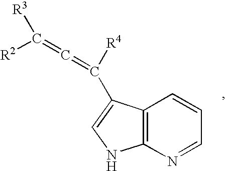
C12=C(N=CC=C1)NC=C2C([R4])=C=C([R3])[R2]
